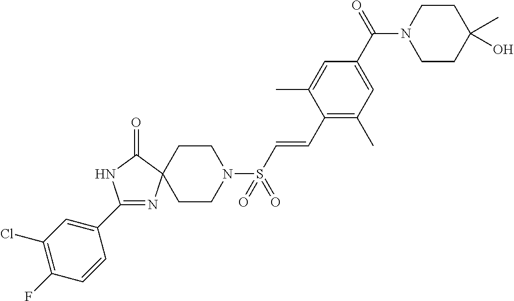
C1(C2=CC(Cl)=C(F)C=C2)=NC2(C(=O)N1)CCN(S(C=CC1=C(C)C=C(C(N3CCC(O)(C)CC3)=O)C=C1C)(=O)=O)CC2
